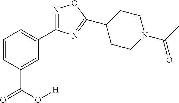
C1=CC(C(O[H])=O)=CC(C2=NOC(C3CCN(C(C)=O)CC3)=N2)=C1
